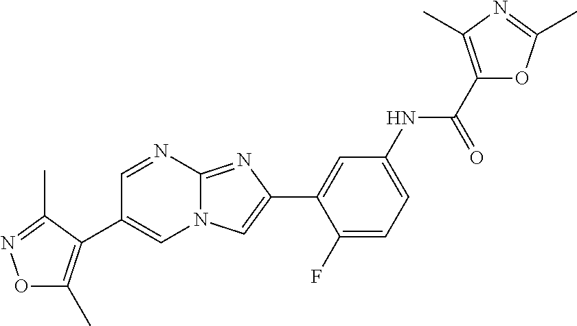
C1=NC2=NC(C3=CC(NC(C4=C(C)N=C(C)O4)=O)=CC=C3F)=CN2C=C1C1=C(C)ON=C1C
